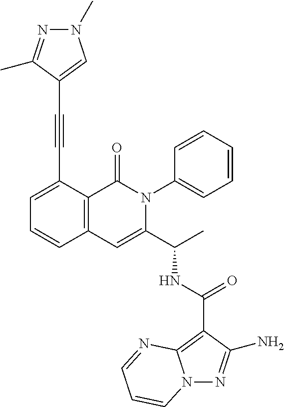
C1=C(C#CC2=CN(C)N=C2C)C2=C(C=C1)C=C(C(C)NC(=O)C1=C3N(N=C1N)C=CC=N3)N(C1=CC=CC=C1)C2=O
